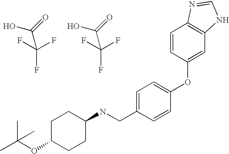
C(F)(F)(F)C(=O)O.N(CC1=CC=C(OC2=CC3=C(C=C2)N=CN3)C=C1)C1CCC(OC(C)(C)C)CC1.C(F)(F)(F)C(=O)O
